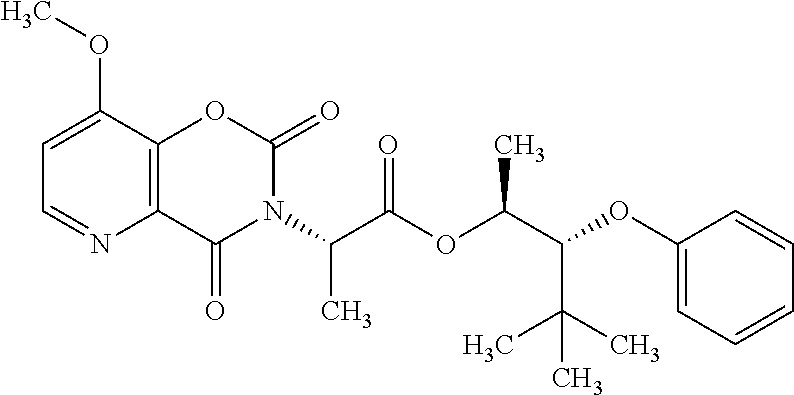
C1=C(OC)C2=C(N=C1)C(=O)N(C(C(OC(C(OC1=CC=CC=C1)C(C)(C)C)C)=O)C)C(=O)O2
